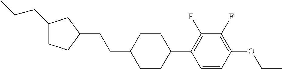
C1(CCC)CCC(CCC2CCC(C3=C(F)C(F)=C(OCC)C=C3)CC2)C1
